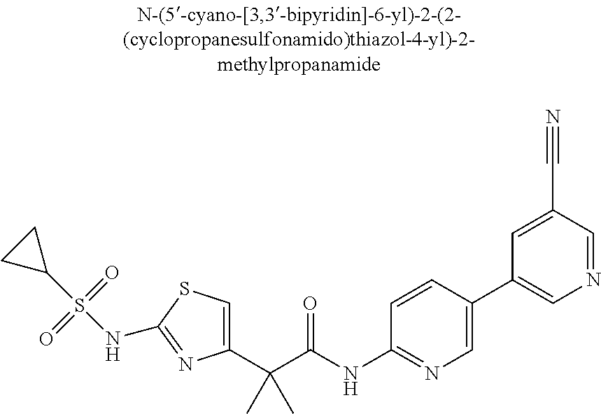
C1(C(C(NC2=NC=C(C3=CN=CC(C#N)=C3)C=C2)=O)(C)C)=CSC(NS(C2CC2)(=O)=O)=N1
